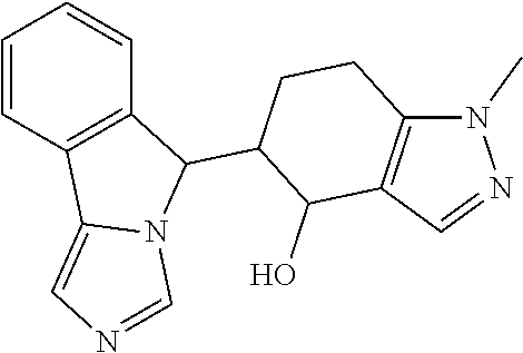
C1=CC2=C(C=C1)C(C1CCC3=C(C1O)C=NN3C)N1C2=CN=C1
